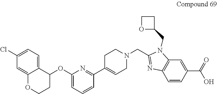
C1(Cl)=CC=C2C(OC3=CC=CC(C4=CCN(CC5=NC6=C(N5CC5CCO5)C=C(C(=O)O)C=C6)CC4)=N3)CCOC2=C1
